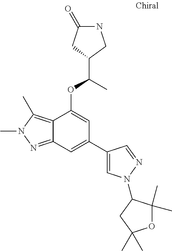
N1C(=O)CC(C(C)OC2=CC(C3=CN(C4C(C)(C)OC(C)(C)C4)N=C3)=CC3=NN(C)C(C)=C23)C1
